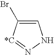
C1=C(Br)[*C]=NN1
